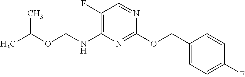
C1(F)=C(NCOC(C)C)N=C(OCC2=CC=C(F)C=C2)N=C1
